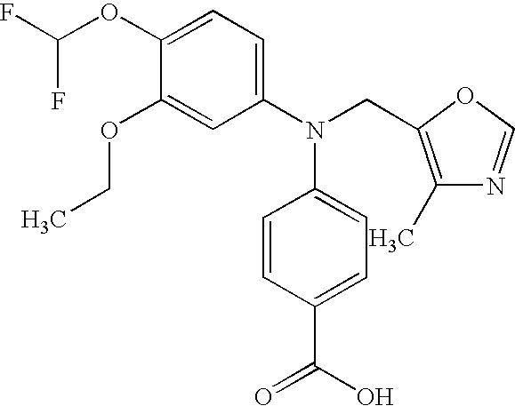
C1(OC(F)F)=CC=C(N(CC2=C(C)N=CO2)C2=CC=C(C(O)=O)C=C2)C=C1OCC
